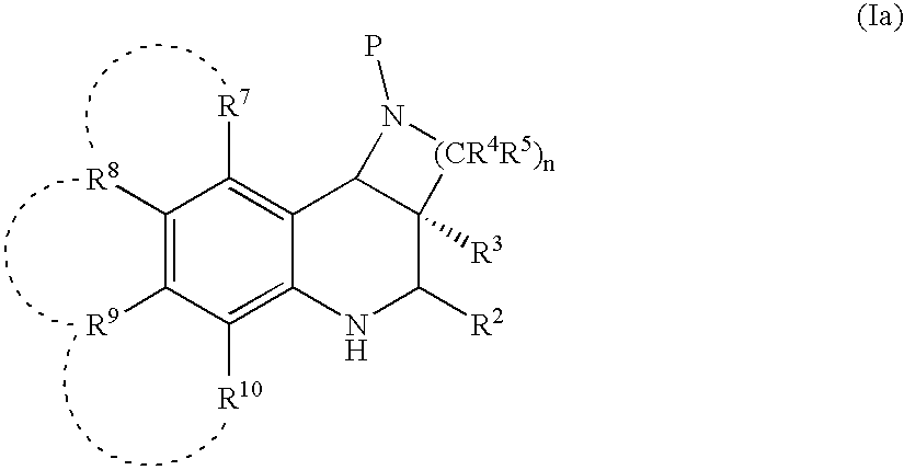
C1([R8])=C([R9])C([R10])=C2C(=C1[R7])C1C([R3])(C([R2])N2)[(CR4R5)n]N1P
